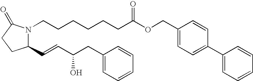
C1(C=CC(CC2=CC=CC=C2)O)N(CCCCCCC(OCC2=CC=C(C3=CC=CC=C3)C=C2)=O)C(=O)CC1
